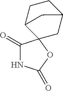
C1(=O)NC(=O)OC12CC1CCC2C1
